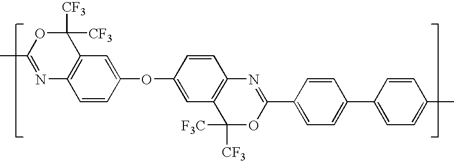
N1=C(C)OC([CF3])([CF3])C2=C1C=CC(OC1=CC3=C(C=C1)N=C(C1=CC=C(C4=CC=C(C)C=C4)C=C1)OC3([CF3])[F3C])=C2
